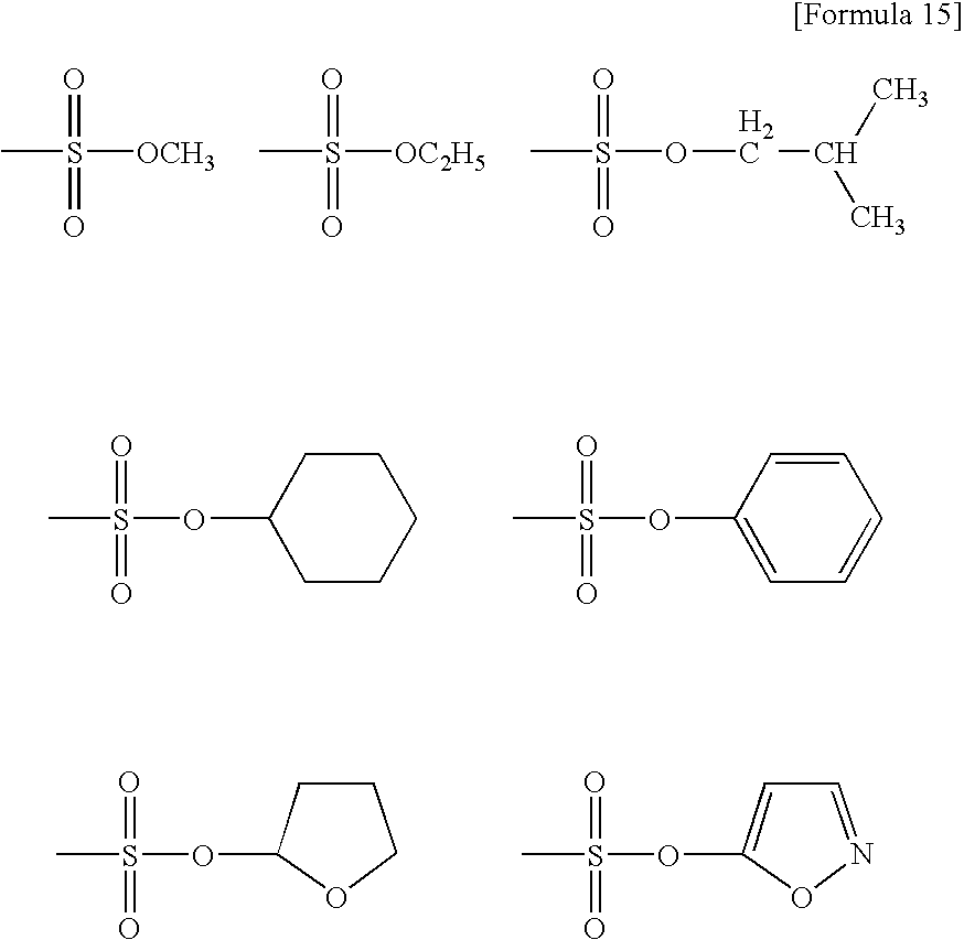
CS([OCH3])(=O)=O.CS([OC2H5])(=O)=O.CS(OCC(C)C)(=O)=O.CS(OC1CCCCC1)(=O)=O.CS(OC1=CC=CC=C1)(=O)=O.CS(OC1OCCC1)(=O)=O.CS(OC1=CC=NO1)(=O)=O
